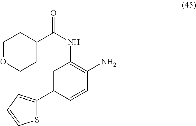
C1=C(C2=CC=CS2)C=CC(N)=C1NC(=O)C1CCOCC1
